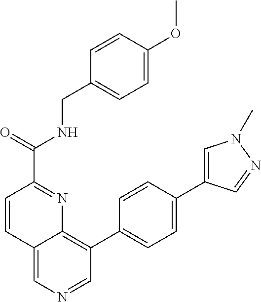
C(=O)(C1=NC2=C(C3=CC=C(C4=CN(C)N=C4)C=C3)C=NC=C2C=C1)NCC1=CC=C(OC)C=C1
